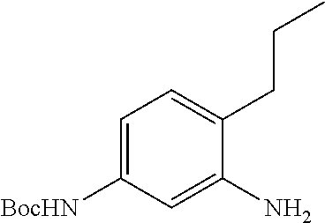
C1=C([BocHN])C=C(N)C(CCC)=C1
